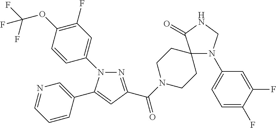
N1(C2=CC(F)=C(OC(F)(F)F)C=C2)N=C(C(=O)N2CCC3(CC2)N(C2=CC=C(F)C(F)=C2)CNC3=O)C=C1C1=CN=CC=C1
